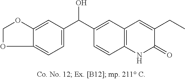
C1OC2=CC(C(C3=CC4=C(NC(=O)C(CC)=C4)C=C3)O)=CC=C2O1
